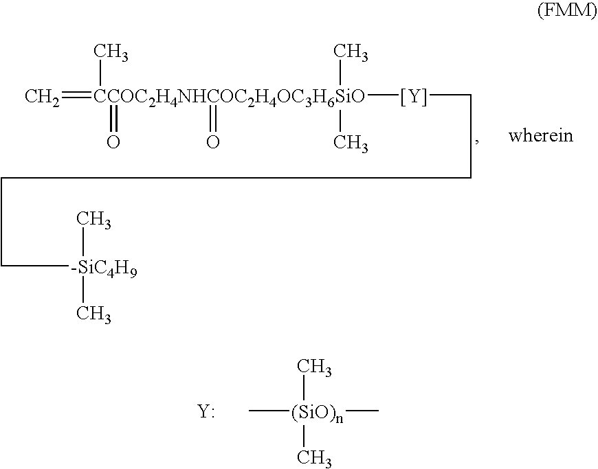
[Y].C[(SiO)n](C)(C)C.C=[CCOC2H4NHCOC2H4OC3H6SiO](=O)(C)([Y]CCCC[-SiC4H9](C)C)(=O)(C)C
